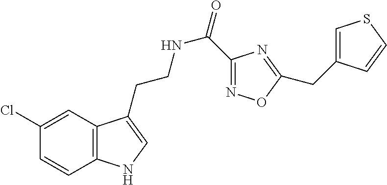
C12=C(C=C(Cl)C=C1)C(CCNC(=O)C1=NOC(CC3=CSC=C3)=N1)=CN2
